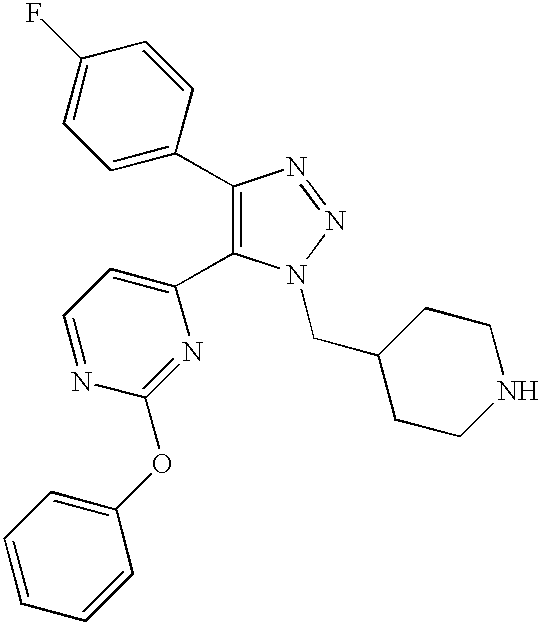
C1(C2=CC=C(F)C=C2)=C(C2=CC=NC(OC3=CC=CC=C3)=N2)N(CC2CCNCC2)N=N1
